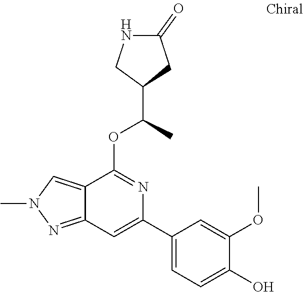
C12=NN(C)C=C1C(OC(C)C1CC(=O)NC1)=NC(C1=CC=C(O)C(OC)=C1)=C2
